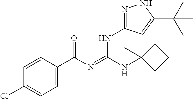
C1=CC(C(N=C(NC2(C)CCC2)NC2=NNC(C(C)(C)C)=C2)=O)=CC=C1Cl
